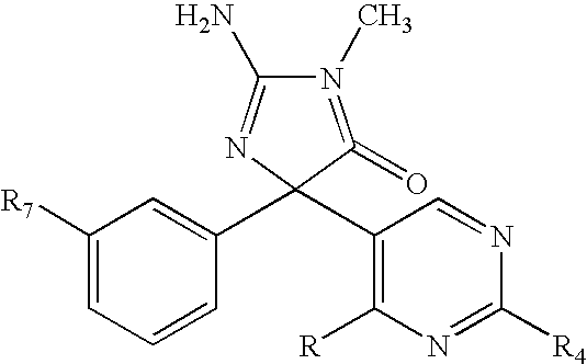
N1(C)=C(=O)C(C2=CC([R7])=CC=C2)(C2=C([R])N=C([R4])N=C2)N=C1N
